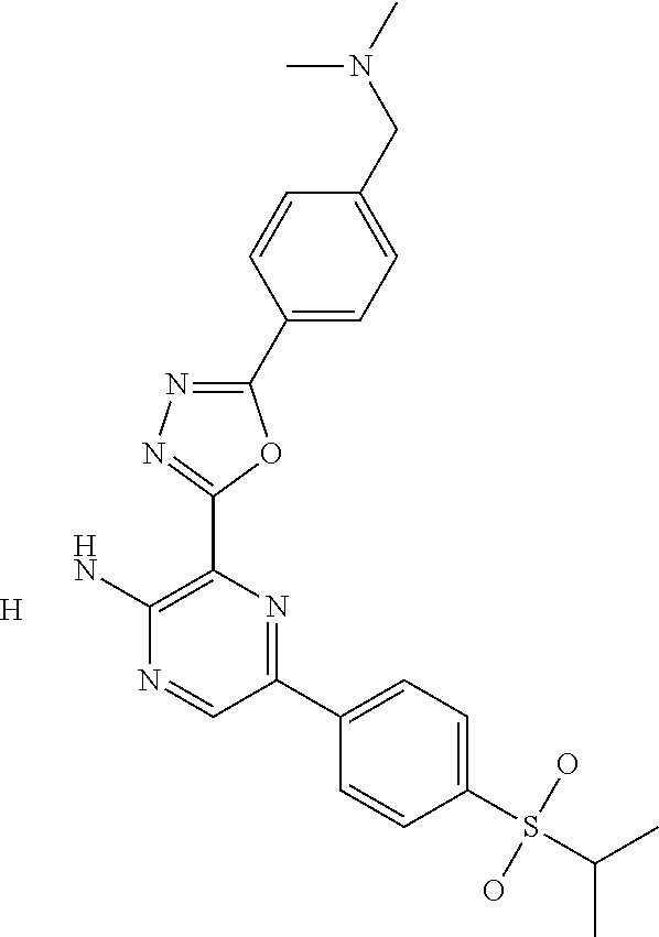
[H].NC1=C(C2=NN=C(C3=CC=C(CN(C)C)C=C3)O2)N=C(C2=CC=C(S(C(C)C)(O)O)C=C2)C=N1
